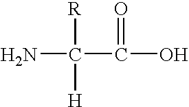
NC([R])([H])C(=O)O
